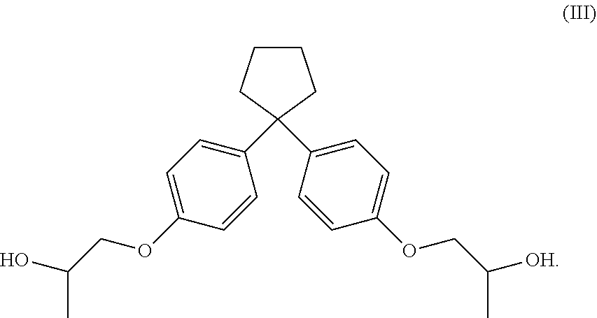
C1CCC(C2=CC=C(OCC(O)C)C=C2)(C2=CC=C(OCC([OH])C)C=C2)C1
